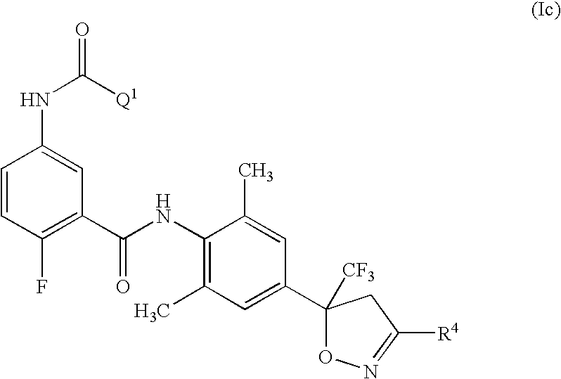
C1=CC(F)=C(C(NC2=C(C)C=C(C3([CF3])ON=C([R4])C3)C=C2C)=O)C=C1NC(=O)[Q1]
